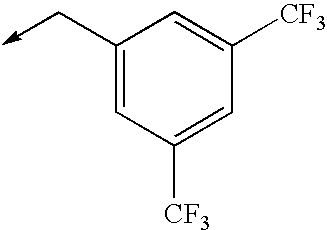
C1(C->C)=CC([CF3])=CC([CF3])=C1
